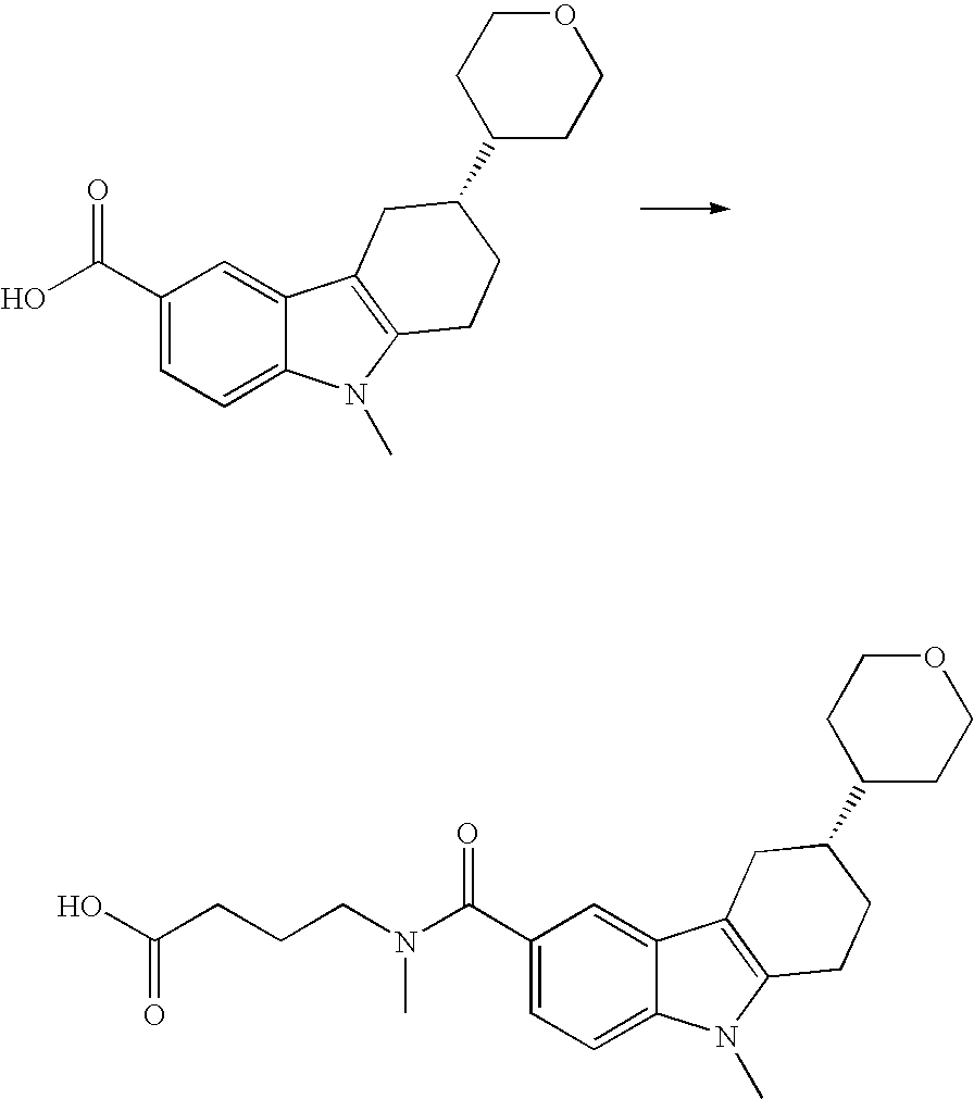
C1(C(=O)O)=CC=C2C(=C1)C1=C(N2C)CCC(C2CCOCC2)C1.C1(C(=O)N(CCCC(O)=O)C)=CC=C2C(=C1)C1=C(N2C)CCC(C2CCOCC2)C1
